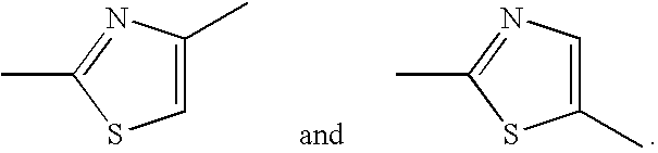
C1(C)=CN=C(C)S1.C1=C(C)N=C(C)S1
